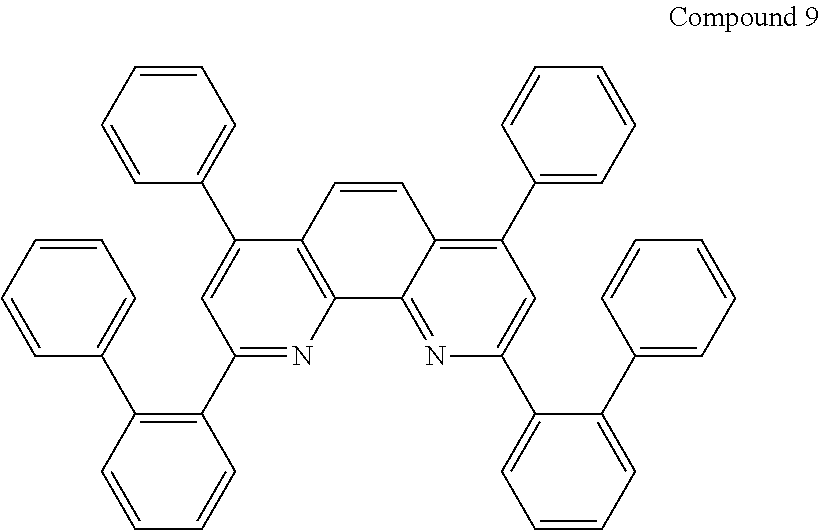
C1(C2=CC=CC=C2)=C2C(=NC(C3=CC=CC=C3C3=CC=CC=C3)=C1)C1=C(C=C2)C(C2=CC=CC=C2)=CC(C2=C(C3=CC=CC=C3)C=CC=C2)=N1
